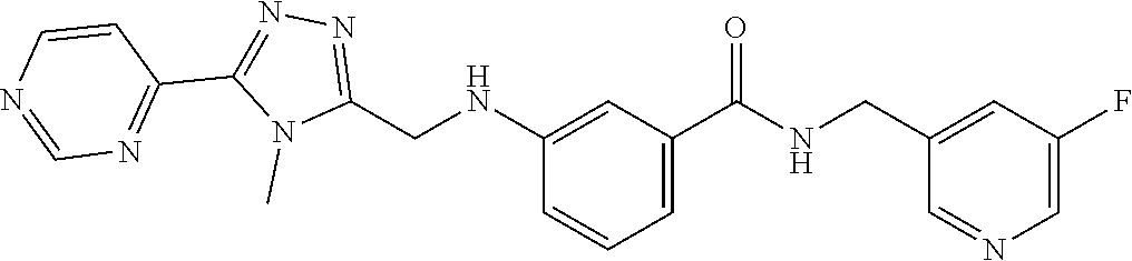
N1=C(CNC2=CC(C(=O)NCC3=CC(F)=CN=C3)=CC=C2)N(C)C(C2=NC=NC=C2)=N1
